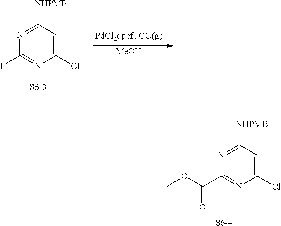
N1=C([NHPMB])C=C(Cl)N=C1C(OC)=O.[S6-4].N1=C([NHPMB])C=C(Cl)N=C1I.[S6-3].[MeOH]
